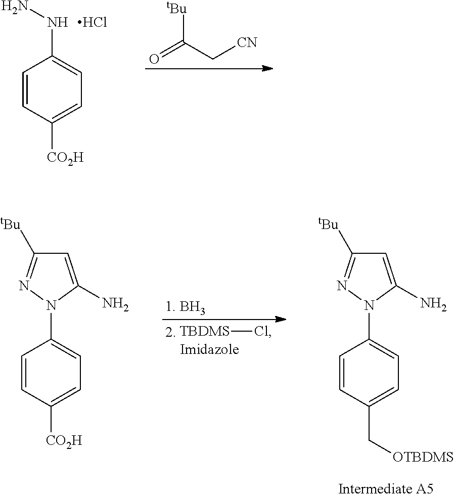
C1(NN)=CC=C([CO2H])C=C1.Cl.O=C(C[CN])[tBu].NC1=CC([tBu])=NN1C1=CC=C(C[OTBDMS])C=C1.NC1=CC([tBu])=NN1C1=CC=C([CO2H])C=C1.[1. BH3].[TBDMS]Cl
